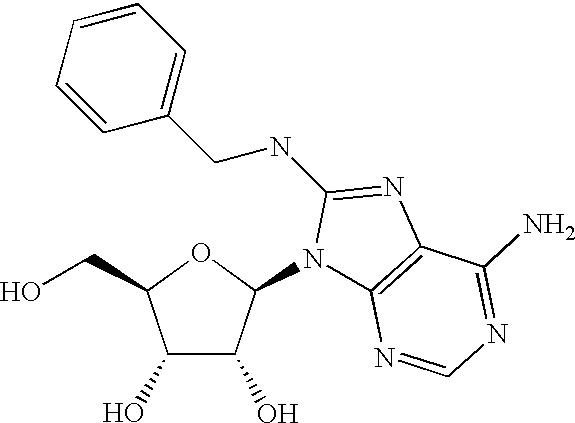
N1(C2C(O)C(O)C(CO)O2)C2=C(N=C1NCC1=CC=CC=C1)C(N)=NC=N2
